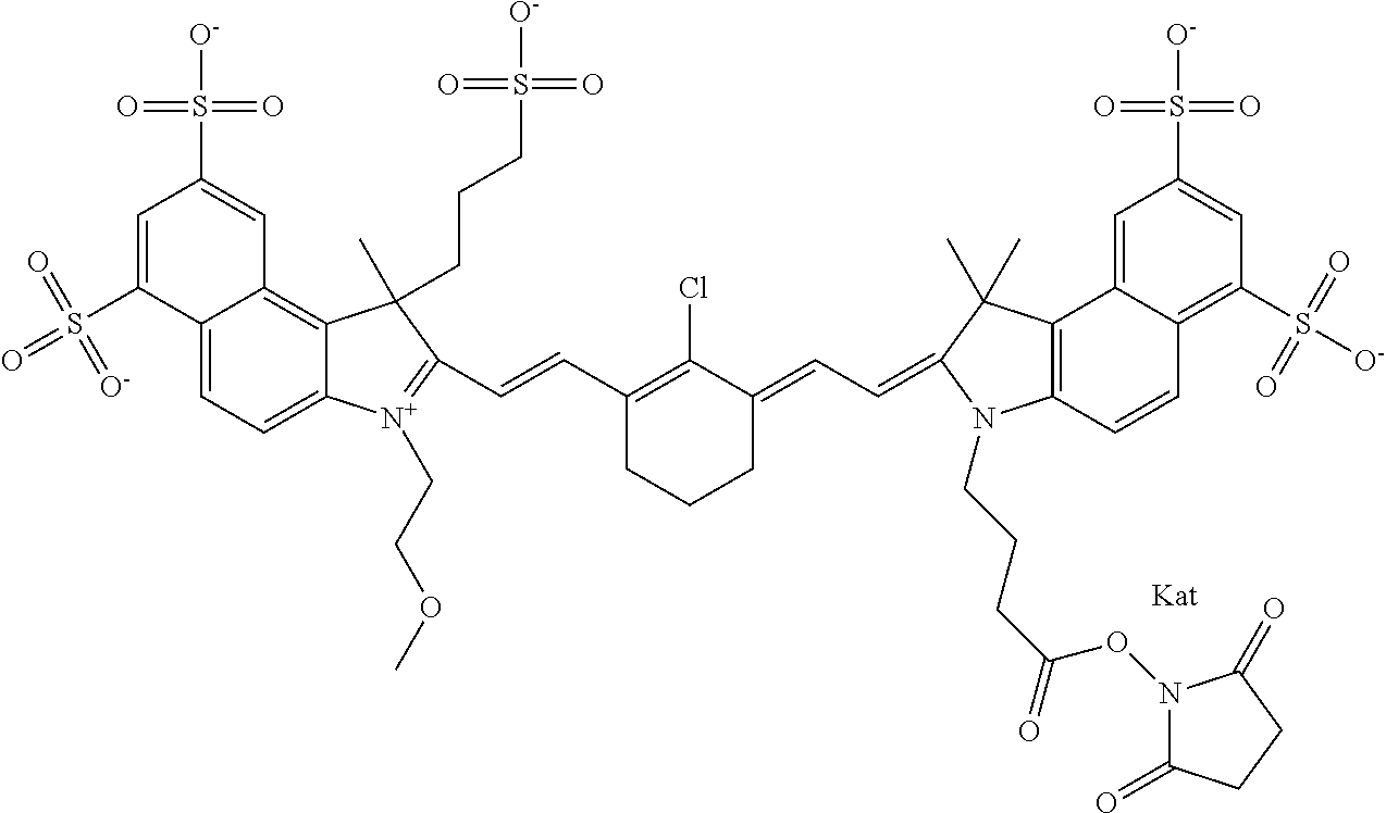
C12=CC=C3C(=C1C=C(S([O-])(=O)=O)C=C2S(=O)(=O)=[O-])C(C)(CCCS([O-])(=O)=O)C(C=CC1=C(Cl)C(=CC=C2C(C)(C)C4=C(C=CC5=C(S([O-])(=O)=O)C=C(S([O-])(=O)=O)C=C45)N2CCCC(=O)ON2C(=O)CCC2=O)CCC1)=[N+]3CCOC
